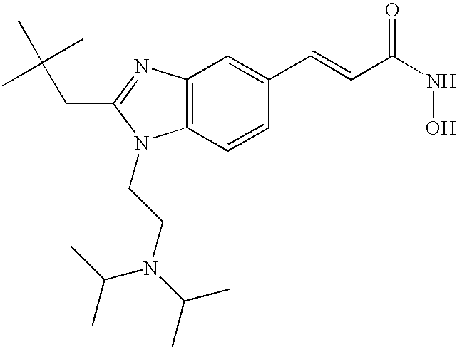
C12=C(N=C(CC(C)(C)C)N1CCN(C(C)C)C(C)C)C=C(C=CC(NO)=O)C=C2
